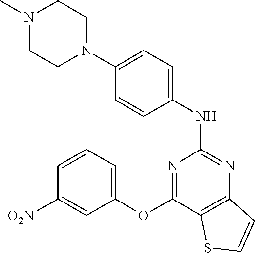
N1=C(OC2=CC=CC([O2N])=C2)C2=C(N=C1NC1=CC=C(N3CCN(C)CC3)C=C1)C=CS2
